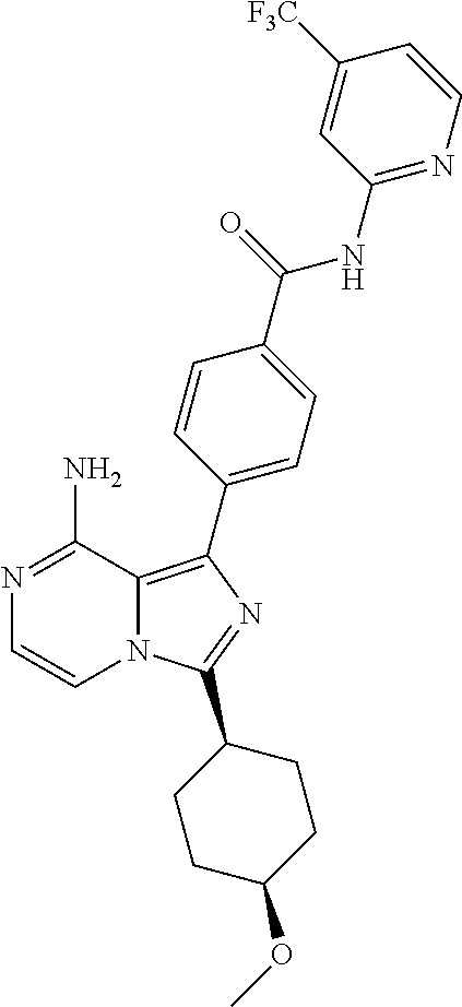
N1=C(N)C2=C(C3=CC=C(C(=O)NC4=NC=CC([F3C])=C4)C=C3)N=C(C3CCC(OC)CC3)N2C=C1
